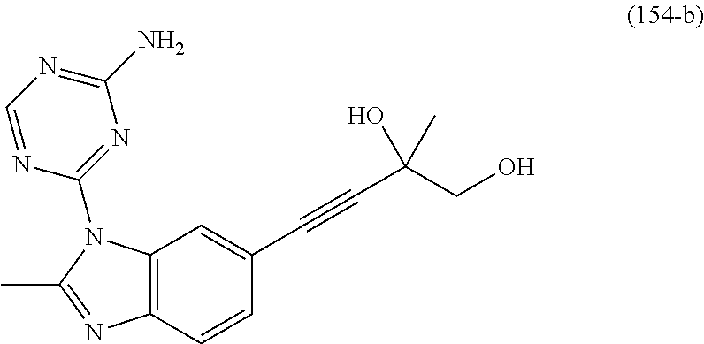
C12=C(C=CC(C#CC(CO)(O)C)=C1)N=C(C)N2C1=NC(N)=NC=N1
